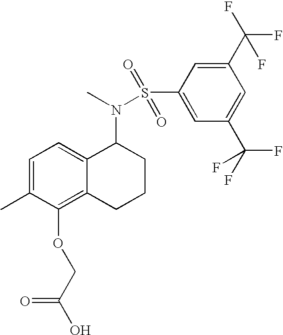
C1=C(C)C(OCC(O)=O)=C2C(=C1)C(N(S(C1=CC(C(F)(F)F)=CC(C(F)(F)F)=C1)(=O)=O)C)CCC2
